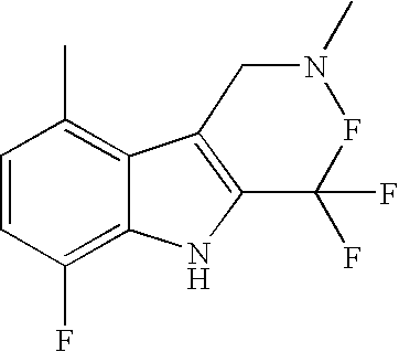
C1=CC(F)=C2C(=C1C)C1=C(N2)C(F)(F)FN(C)C1
